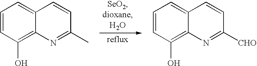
C1=CC(O)=C2C(=C1)C=CC(C)=N2.C1=CC(O)=C2C(=C1)C=CC([CHO])=N2
